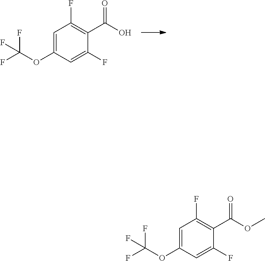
C1=C(OC(F)(F)F)C=C(F)C(C(O)=O)=C1F.C1=C(OC(F)(F)F)C=C(F)C(C(OC)=O)=C1F
